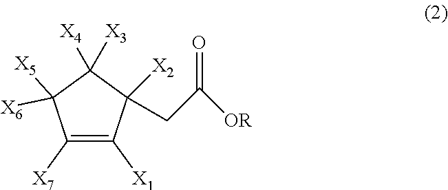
C1([X7])=C([X1])C([X2])(CC(=O)[OR])C([X3])([X4])C1([X5])[X6]
